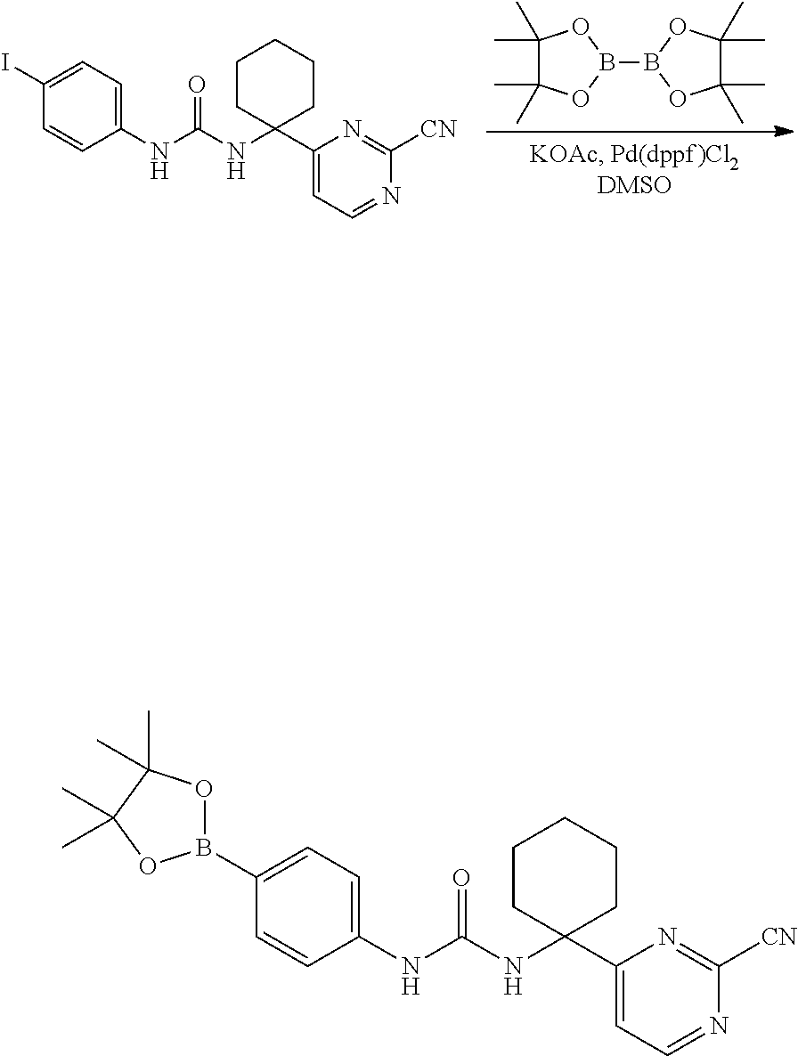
N(C(=O)NC1=CC=C(I)C=C1)C1(C2=CC=NC([CN])=N2)CCCCC1.B1(B2OC(C)(C)C(C)(C)O2)OC(C)(C)C(C)(C)O1.N(C(=O)NC1=CC=C(B2OC(C)(C)C(C)(C)O2)C=C1)C1(C2=CC=NC([CN])=N2)CCCCC1
